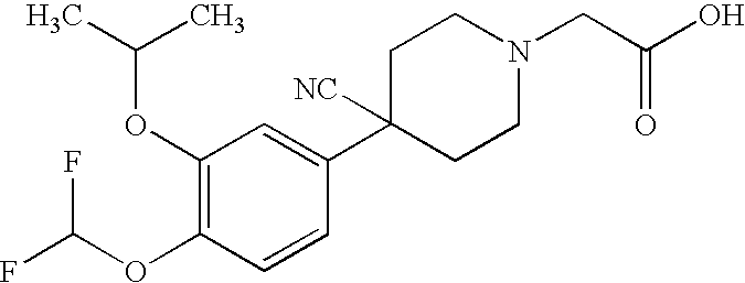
C1(OC(C)C)=C(OC(F)F)C=CC(C2([NC])CCN(CC(O)=O)CC2)=C1
